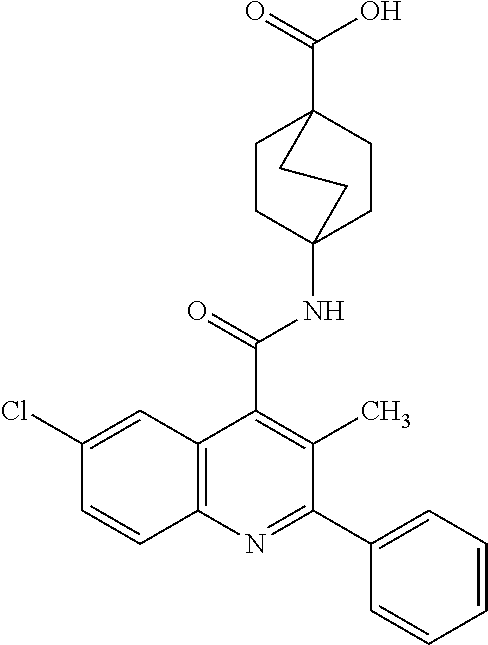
C1CC2(NC(C3=C(C)C(C4=CC=CC=C4)=NC4=C3C=C(Cl)C=C4)=O)CCC1(C(=O)O)CC2
